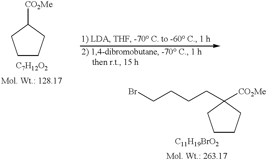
C1CCC([CO2Me])C1.C1CCC(CCCCBr)([CO2Me])C1
